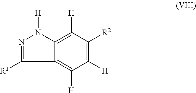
C12=C([H])C([R2])=C([H])C([H])=C1C([R1])=NN2[H]
